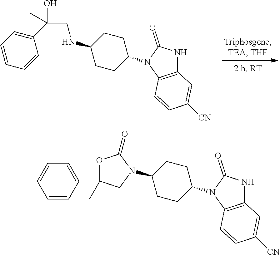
C1CC(N2C(=O)NC3=C2C=CC([CN])=C3)CCC1NCC(C1=CC=CC=C1)(O)C.C1=CC(C2(C)OC(=O)N(C3CCC(N4C(=O)NC5=C4C=CC([CN])=C5)CC3)C2)=CC=C1
